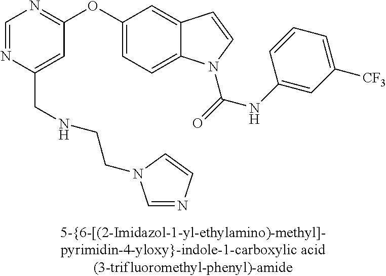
C1=NC(CNCCN2C=NC=C2)=CC(OC2=CC=C3C(=C2)C=CN3C(=O)NC2=CC([CF3])=CC=C2)=N1
